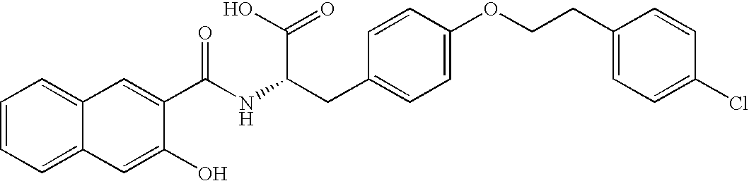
C1=CC=C2C(=C1)C=C(C(NC(CC1=CC=C(OCCC3=CC=C(Cl)C=C3)C=C1)C(=O)O)=O)C(O)=C2
